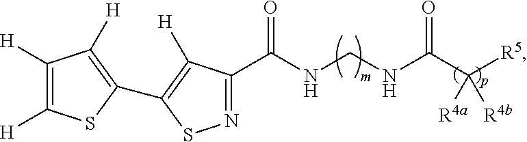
N1=C(C(NCNC(C([R5])([R4a])[R4b])=O)=O)C([H])=C(C2=C([H])C([H])=C([H])S2)S1
